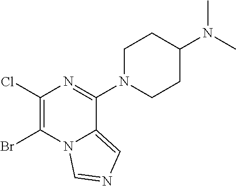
BrC1=C(Cl)N=C(N2CCC(N(C)C)CC2)C2=CN=CN12
